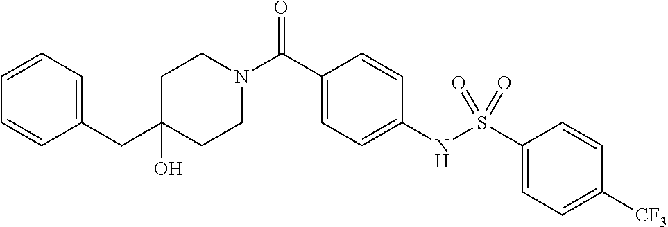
C1CN(C(C2=CC=C(NS(C3=CC=C([CF3])C=C3)(=O)=O)C=C2)=O)CCC1(O)CC1=CC=CC=C1
